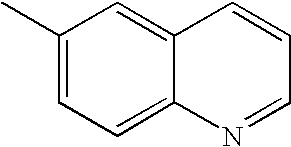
C1=C(C)C=C2C(=C1)N=CC=C2
